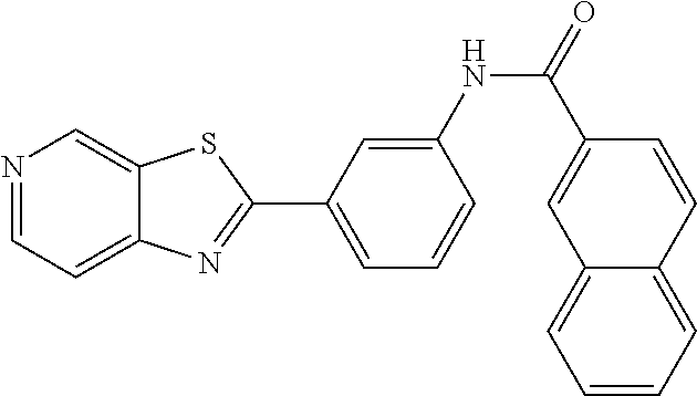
N1=CC=C2C(=C1)SC(C1=CC=CC(NC(=O)C3=CC4=CC=CC=C4C=C3)=C1)=N2
